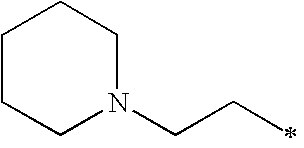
C1CCN(CCC)CC1
